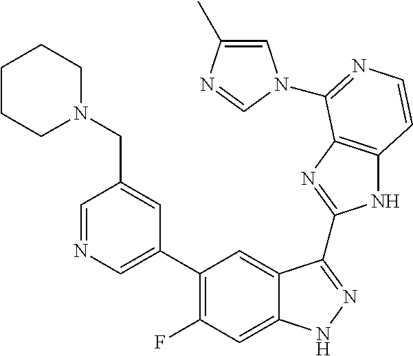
C1=C(C2=C(F)C=C3C(=C2)C(C2=NC4=C(N2)C=CN=C4N2C=C(C)N=C2)=NN3)C=C(CN2CCCCC2)C=N1
